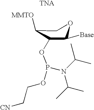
C1C([MMTO])C(OP(N(C(C)C)C(C)C)OCC[CN])C([Base])O1
